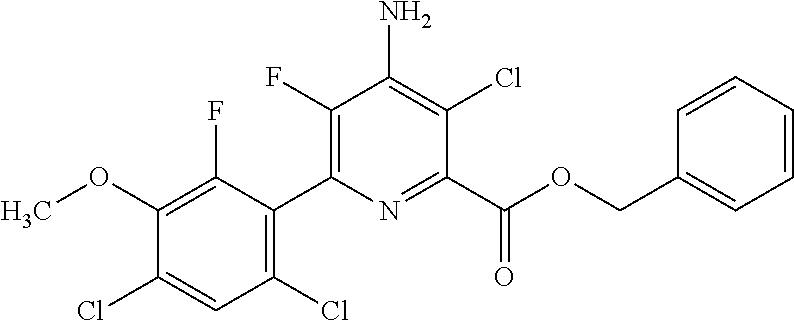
C1(OC)=C(F)C(C2=C(F)C(N)=C(Cl)C(C(OCC3=CC=CC=C3)=O)=N2)=C(Cl)C=C1Cl
